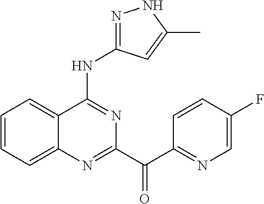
C1=CC=C2C(=C1)C(NC1=NNC(C)=C1)=NC(C(C1=NC=C(F)C=C1)=O)=N2
